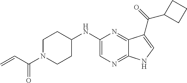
C1=C(NC2CCN(C(C=C)=O)CC2)N=C2C(=N1)NC=C2C(=O)C1CCC1
